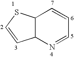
C12C(C=CC=N1)SC=C2
